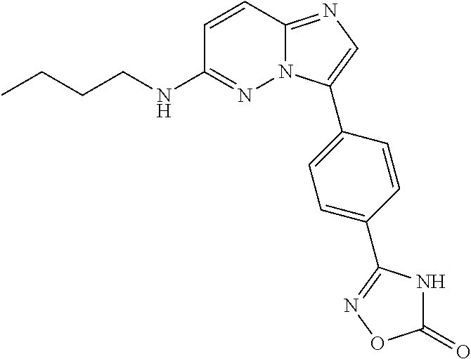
C1=CC2=NC=C(C3=CC=C(C4=NOC(=O)N4)C=C3)N2N=C1NCCCC
